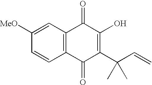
C1([MeO])=CC2=C(C=C1)C(=O)C(C(C=C)(C)C)=C(O)C2=O
